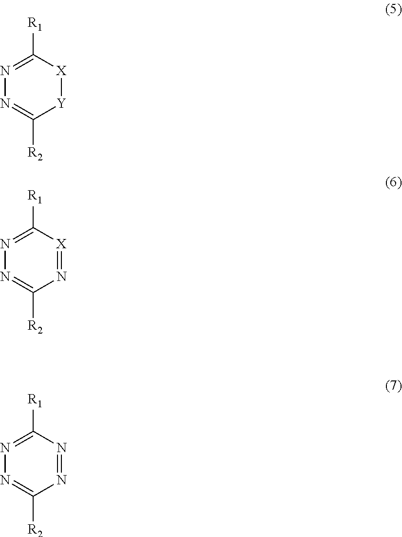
N1=C([R2])[Y][X]C([R1])=N1.N1=C([R2])N=[X]C([R1])=N1.N1=C([R2])N=NC([R1])=N1
